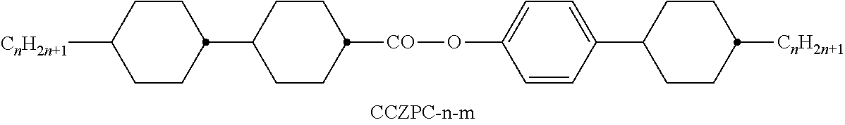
C1CC(C2CCC([CnH2n+1])CC2)CCC1[CO]OC1=CC=C(C2CCC([CnH2n+1])CC2)C=C1
